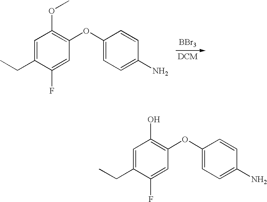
C1=C(CC)C(F)=CC(OC2=CC=C(N)C=C2)=C1OC.[BBr3].C1=C(CC)C(F)=CC(OC2=CC=C(N)C=C2)=C1O
